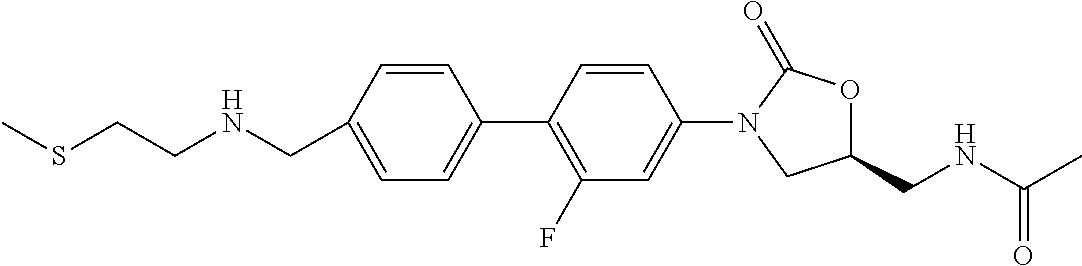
C1(CNCCSC)=CC=C(C2=C(F)C=C(N3C(=O)OC(CNC(C)=O)C3)C=C2)C=C1
